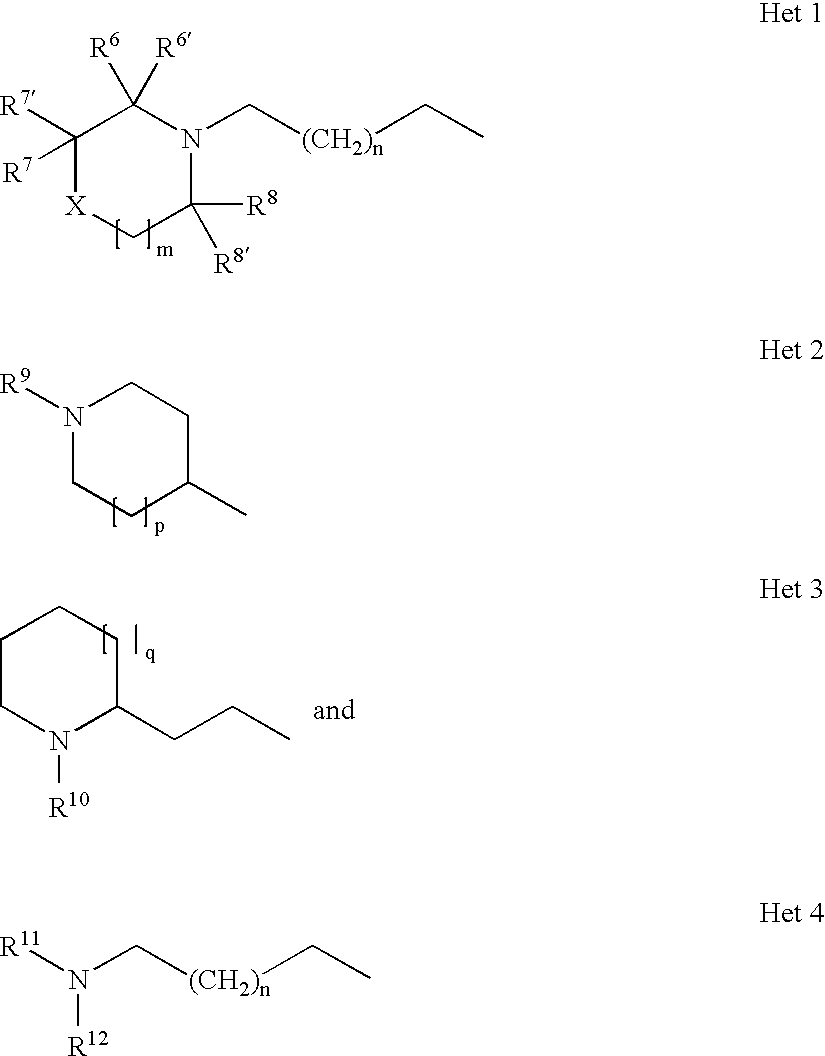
C1([R7])([R7])[X]CC([R8])([R8])N(C[(CH2)n]CC)C1([R6])[R6].N1([R9])CCC(C)CC1.C1CN([R10])C(CCC)CC1.[R11]N(C[(CH2)n]CC)[R12]
